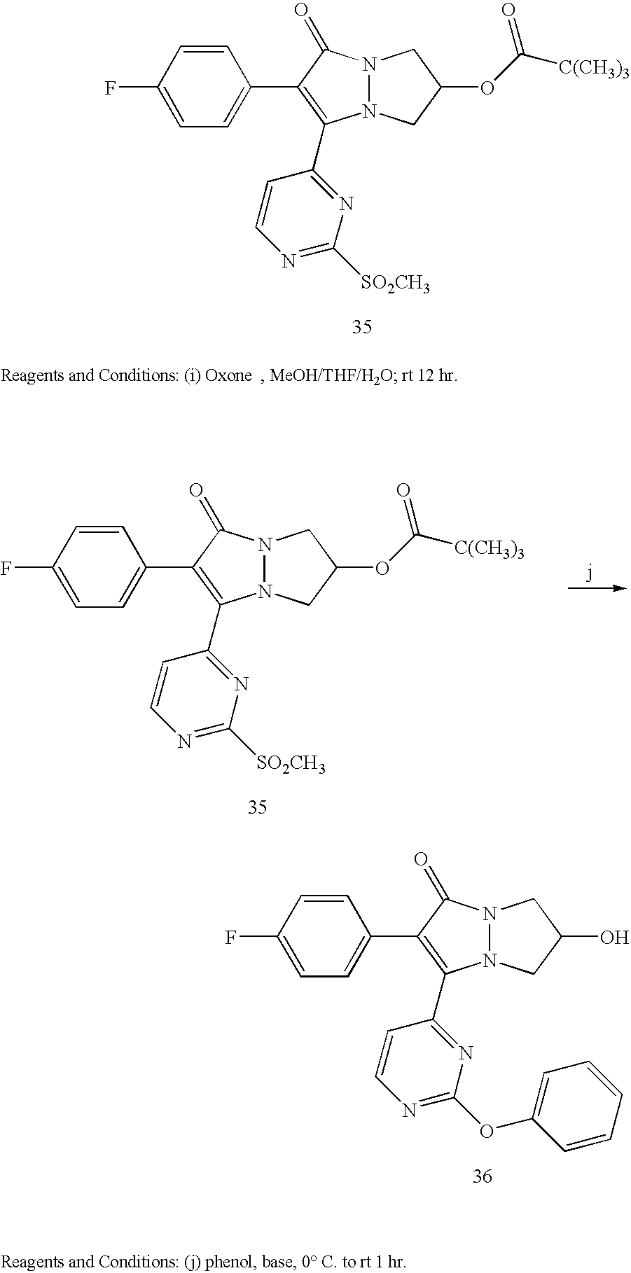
N12N(CC(OC([C(CH3)3])=O)C1)C(C1=NC([SO2CH3])=NC=C1)=C(C1=CC=C(F)C=C1)C2=O.N12N(CC(OC([C(CH3)3])=O)C1)C(C1=NC([SO2CH3])=NC=C1)=C(C1=CC=C(F)C=C1)C2=O.N12N(CC(O)C1)C(C1=NC(OC3=CC=CC=C3)=NC=C1)=C(C1=CC=C(F)C=C1)C2=O
